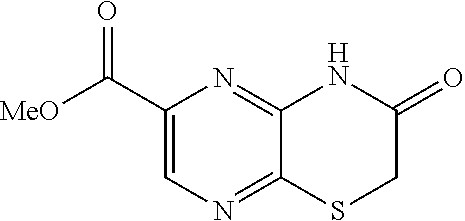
C1(C([MeO])=O)=CN=C2C(=N1)NC(=O)CS2
